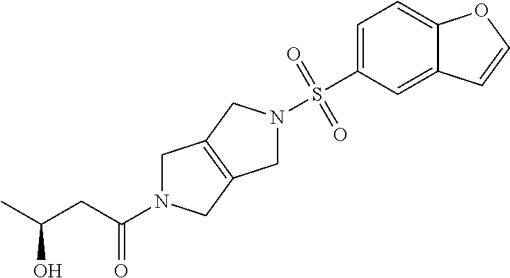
C1N(C(CC(C)O)=O)CC2=C1CN(S(C1=CC=C3C(=C1)C=CO3)(=O)=O)C2
